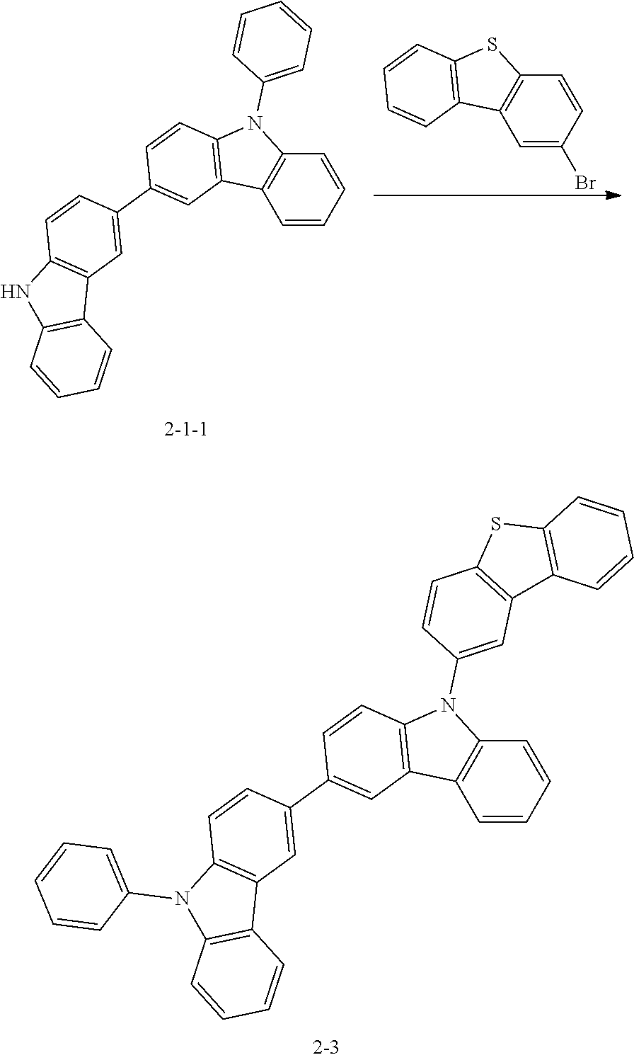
C1=CC=CC2=C1C1=C(N2C2=CC=CC=C2)C=CC(C2=CC3=C(C=C2)NC2=C3C=CC=C2)=C1.C1=C(Br)C=CC2=C1C1=C(S2)C=CC=C1.C1=CC=CC2=C1C1=C(N2C2=CC3=C(C=C2)SC2=C3C=CC=C2)C=CC(C2=CC3=C(C=C2)N(C2=CC=CC=C2)C2=C3C=CC=C2)=C1
